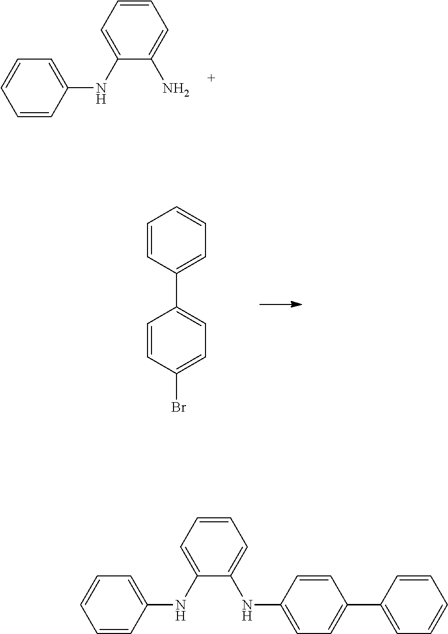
C1=CC=CC(NC2=CC=CC=C2N)=C1.C1=CC(C2=CC=C(Br)C=C2)=CC=C1.C1=CC=CC(NC2=CC=CC=C2NC2=CC=C(C3=CC=CC=C3)C=C2)=C1
